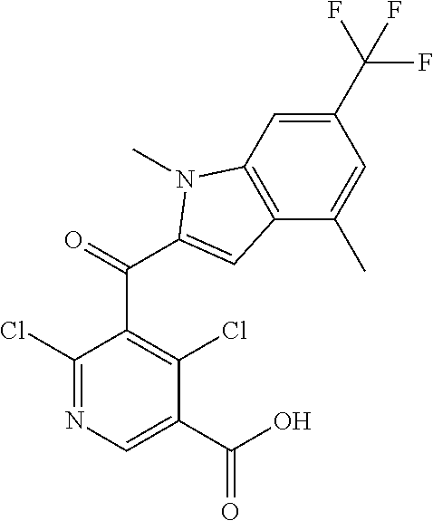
C1(Cl)=NC=C(C(O)=O)C(Cl)=C1C(C1=CC2=C(C=C(C(F)(F)F)C=C2C)N1C)=O
